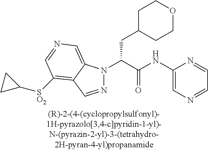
C1C(CC(N2N=CC3=C([SO2]C4CC4)C=NC=C23)C(NC2=CN=CC=N2)=O)CCOC1
